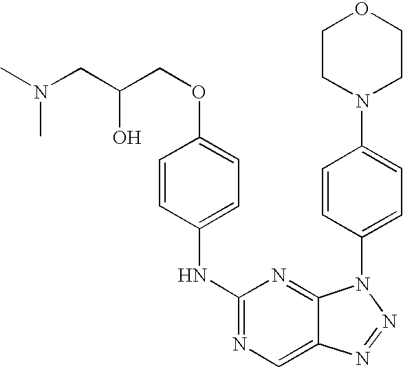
C1=CC(NC2=NC=C3C(=N2)N(C2=CC=C(N4CCOCC4)C=C2)N=N3)=CC=C1OCC(O)CN(C)C
